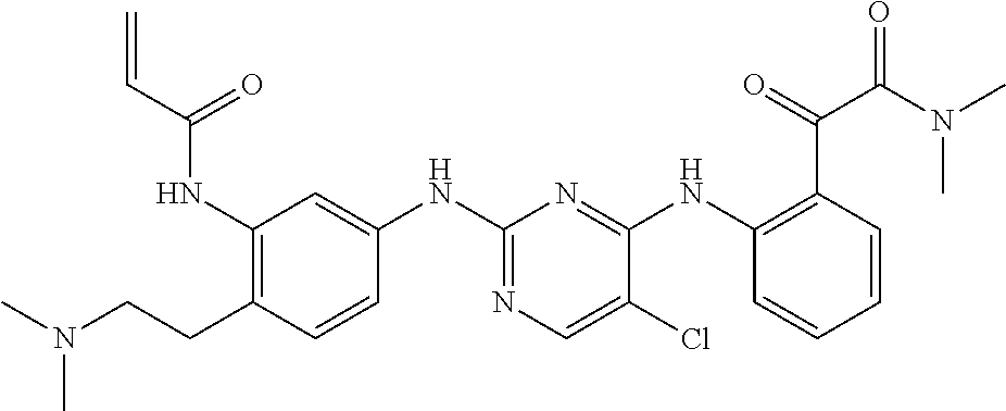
C1(NC(C=C)=O)=C(CCN(C)C)C=CC(NC2=NC=C(Cl)C(NC3=C(C(=O)C(N(C)C)=O)C=CC=C3)=N2)=C1
